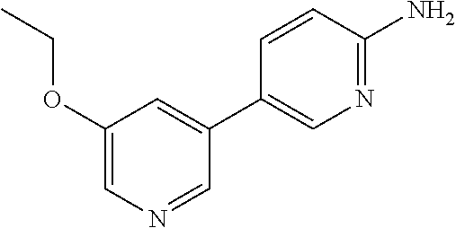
NC1=NC=C(C2=CC(OCC)=CN=C2)C=C1
